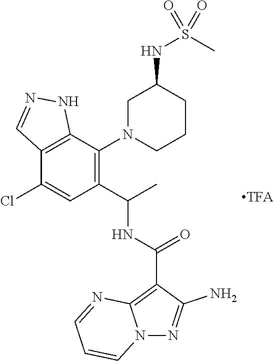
C12=C(C(N3CCCC(NS(C)(=O)=O)C3)=C(C(C)NC(C3=C4N(N=C3N)C=CC=N4)=O)C=C1Cl)NN=C2
